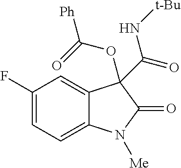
C1(F)=CC=C2C(=C1)C(C(=O)N[t-Bu])(OC([Ph])=O)C(=O)N2[Me]
